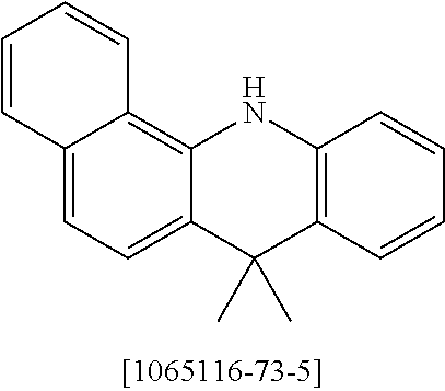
C12=CC=C3C(=C1C=CC=C2)NC1=C(C3(C)C)C=CC=C1
